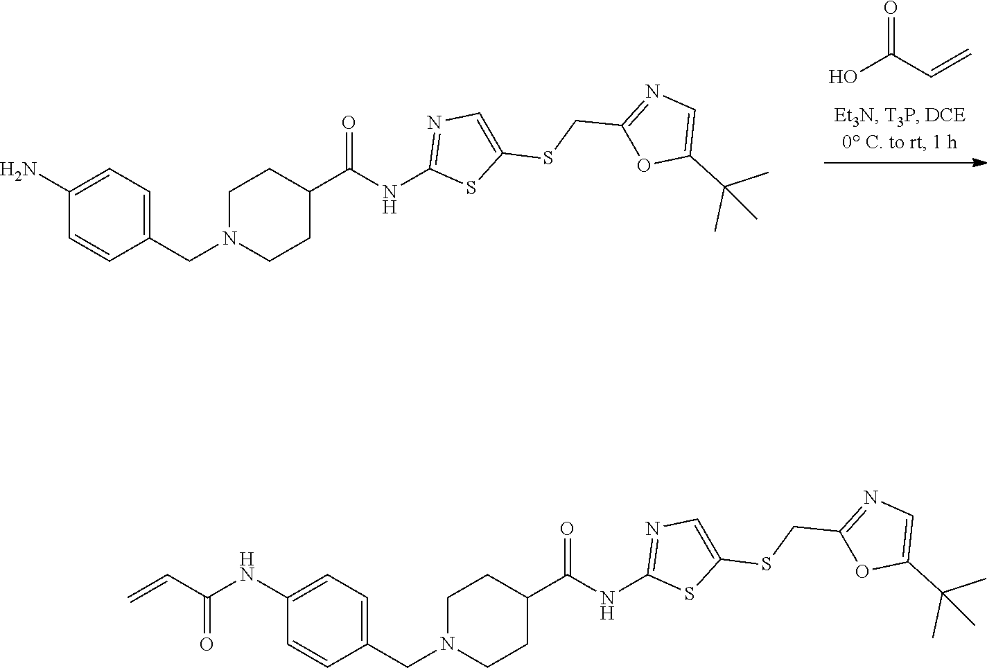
C1N(CC2=CC=C(N)C=C2)CCC(C(NC2=NC=C(SCC3=NC=C(C(C)(C)C)O3)S2)=O)C1.O=C(C=C)O.C1N(CC2=CC=C(NC(C=C)=O)C=C2)CCC(C(NC2=NC=C(SCC3=NC=C(C(C)(C)C)O3)S2)=O)C1
